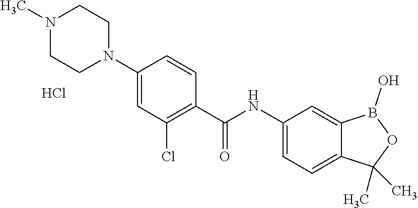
C1=C(N2CCN(C)CC2)C=CC(C(NC2=CC=C3C(=C2)B(O)OC3(C)C)=O)=C1Cl.Cl
